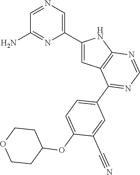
C1(C2=CN=CC(N)=N2)=CC2=C(N1)N=CN=C2C1=CC=C(OC2CCOCC2)C(C#N)=C1
